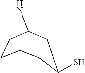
C12CCC(N1)CC(S)C2
